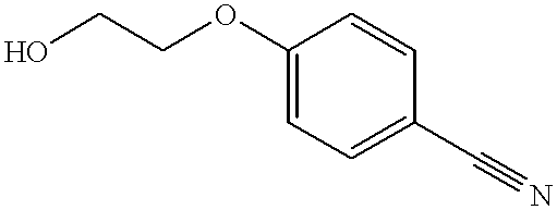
OCCOC1=CC=C(C#N)C=C1
